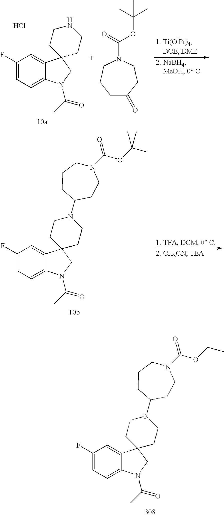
C1(F)=CC=C2C(=C1)C1(CN2C(C)=O)CCN(C2CCCN(C(OCC)=O)CC2)CC1.C1(F)=CC=C2C(=C1)C1(CN2C(C)=O)CCNCC1.Cl.C1C(=O)CCN(C(=O)OC(C)(C)C)CC1.C1(F)=CC=C2C(=C1)C1(CN2C(C)=O)CCN(C2CCCN(C(OC(C)(C)C)=O)CC2)CC1
